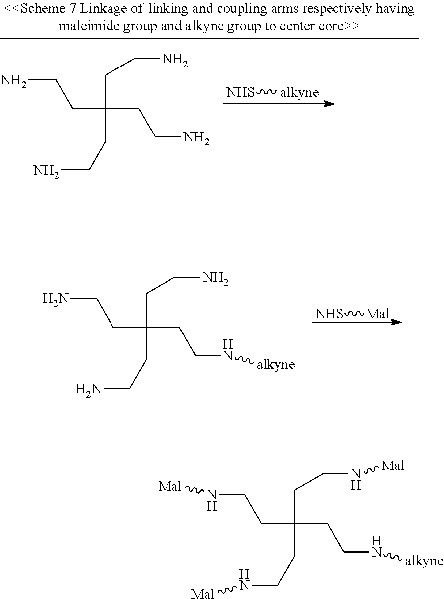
[NHS][alkyne].C(CCN)(CCN)(CCN)CCN.[NHS][Mal].C(CCN)(CCN[alkyne])(CCN)CCN.C(CCN[Mal])(CCN[alkyne])(CCN[Mal])CCN[Mal]
